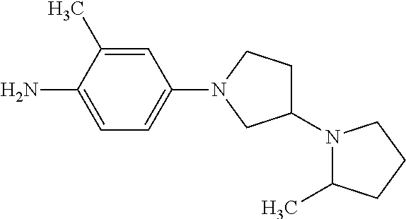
C1=C(C)C(N)=CC=C1N1CC(N2C(C)CCC2)CC1
